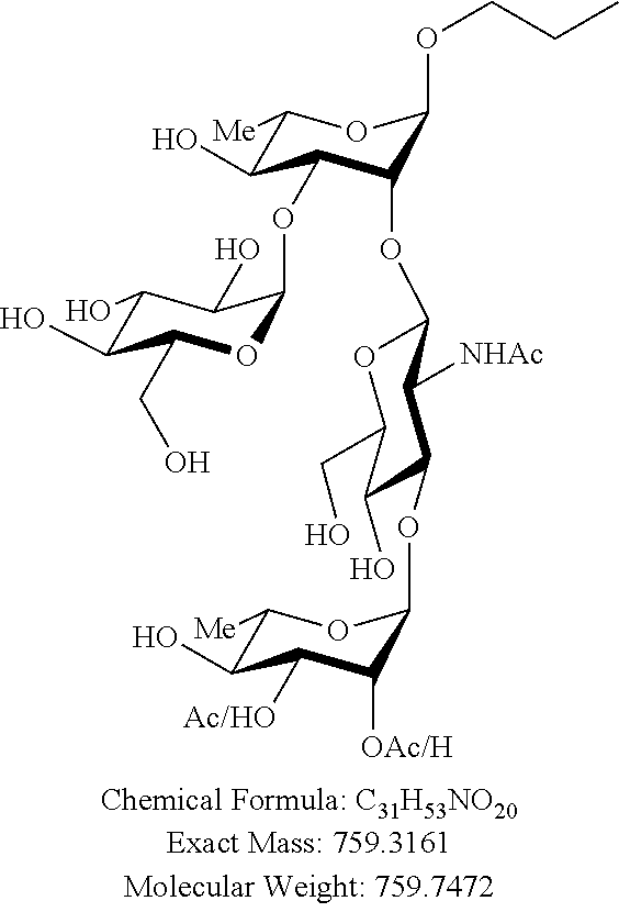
C1(O)C(OC2OC(CO)C(O)C(O)C2O)C(OC2C([NHAc])C(OC3OC([Me])C(O)C([Ac/HO])C3[OAc/H])C(O)C(CO)O2)C(OCCC)OC1[Me]
